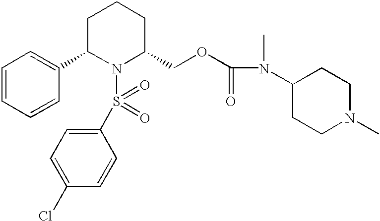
C1=CC=CC(C2N(S(C3=CC=C(Cl)C=C3)(=O)=O)C(COC(=O)N(C3CCN(C)CC3)C)CCC2)=C1
